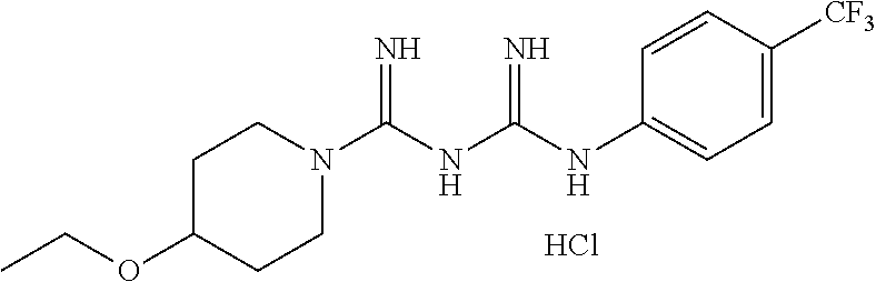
Cl.C1(NC(NC(N2CCC(OCC)CC2)=N)=N)=CC=C([CF3])C=C1
